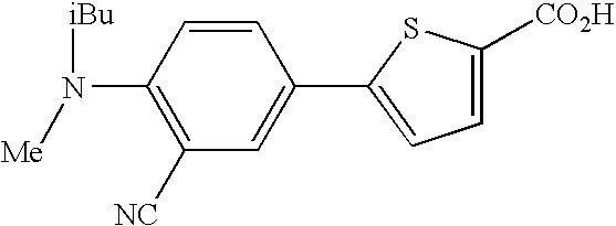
C1(N([iBu])[Me])=C([NC])C=C(C2=CC=C([CO2H])S2)C=C1
